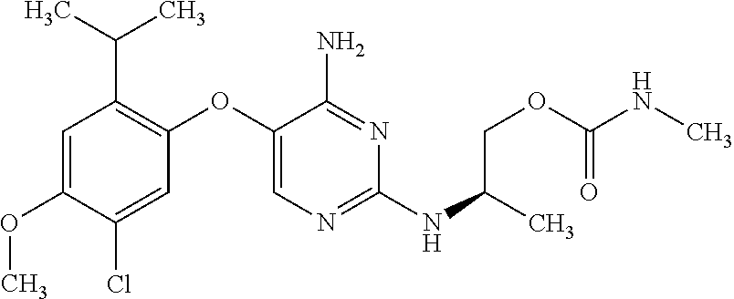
N1=C(N)C(OC2=C(C(C)C)C=C(OC)C(Cl)=C2)=CN=C1NC(COC(NC)=O)C
